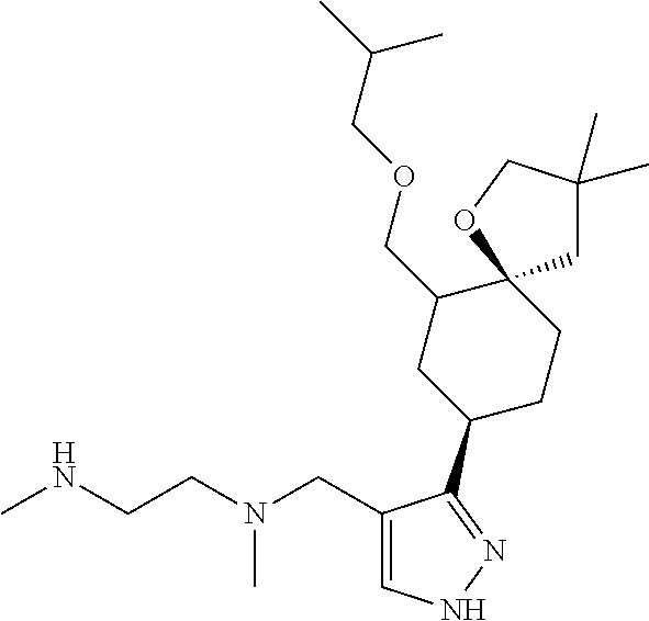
CNCCN(CC1=CNN=C1C1CCC2(C(COCC(C)C)C1)CC(C)(C)CO2)C
